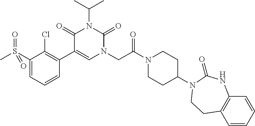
C1(S(C)(=O)=O)=CC=CC(C2=CN(CC(N3CCC(N4C(=O)NC5=C(C=CC=C5)CC4)CC3)=O)C(=O)N(C(C)C)C2=O)=C1Cl
